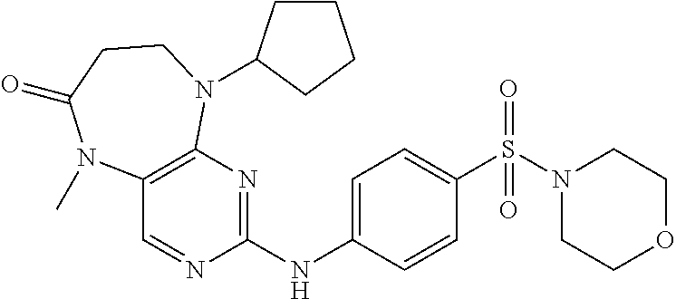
C12=C(N=C(NC3=CC=C(S(N4CCOCC4)(=O)=O)C=C3)N=C1)N(C1CCCC1)CCC(=O)N2C
